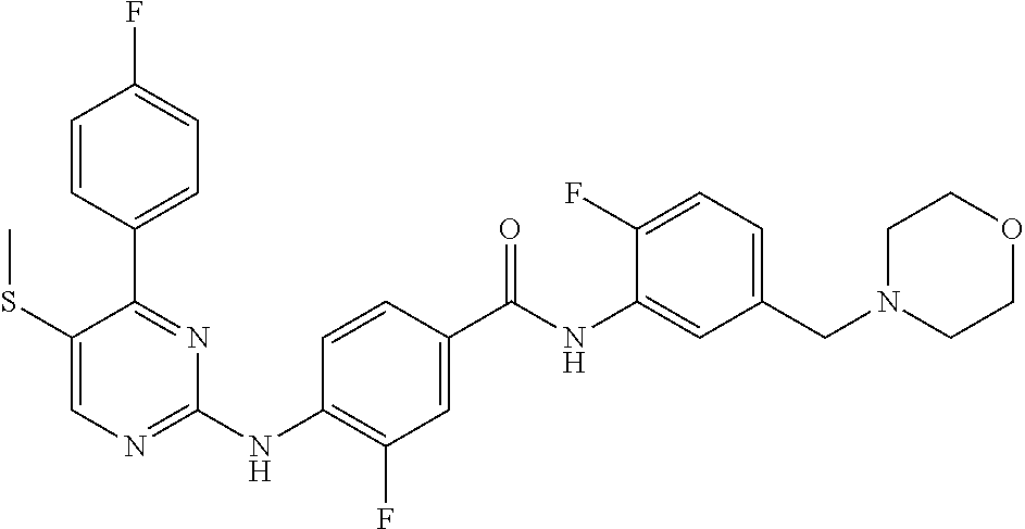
C1(C2=NC(NC3=C(F)C=C(C(NC4=CC(CN5CCOCC5)=CC=C4F)=O)C=C3)=NC=C2SC)=CC=C(F)C=C1
